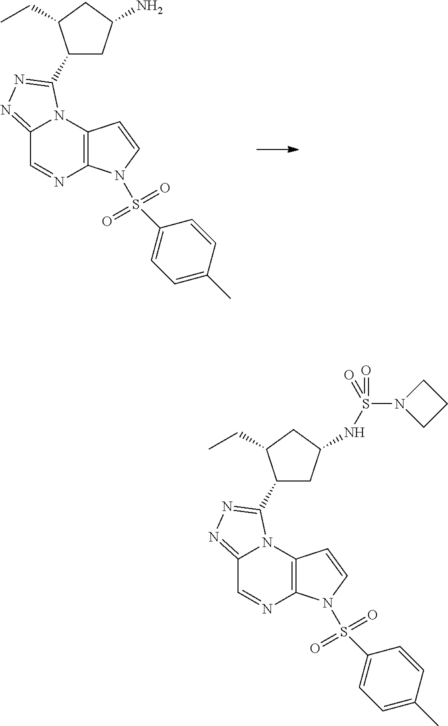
C1(C2=NN=C3C=NC4=C(N32)C=CN4S(C2=CC=C(C)C=C2)(=O)=O)CC(N)CC1CC.C1(C2=NN=C3C=NC4=C(N32)C=CN4S(=O)(=O)C2=CC=C(C)C=C2)CC(NS(N2CCC2)(=O)=O)CC1CC
